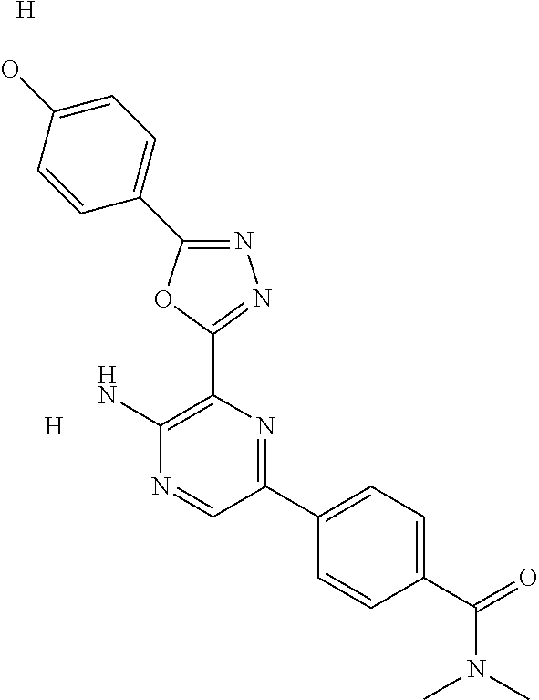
N1=C(C2=CC=C(O)C=C2)OC(C2=C(N)N=CC(C3=CC=C(C(=O)N(C)C)C=C3)=N2)=N1.[H].[H]
